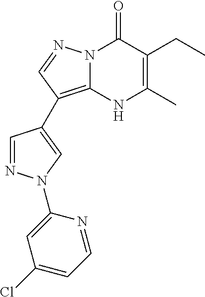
C1=NN(C2=CC(Cl)=CC=N2)C=C1C1=C2N(C(=O)C(CC)=C(C)N2)N=C1
